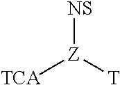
[NS][Z]([T])[TCA]
